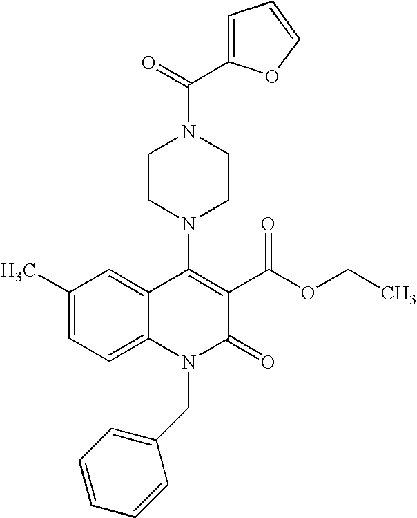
C1(C)=CC=C2C(=C1)C(N1CCN(C(=O)C3=CC=CO3)CC1)=C(C(OCC)=O)C(=O)N2CC1=CC=CC=C1
